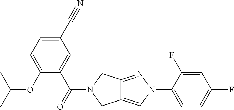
C1(C#N)=CC=C(OC(C)C)C(C(=O)N2CC3=CN(C4=CC=C(F)C=C4F)N=C3C2)=C1
